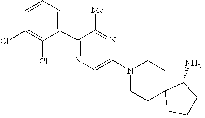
C1C2(CCCC2N)CCN(C2=CN=C(C3=CC=CC(Cl)=C3Cl)C([Me])=N2)C1
